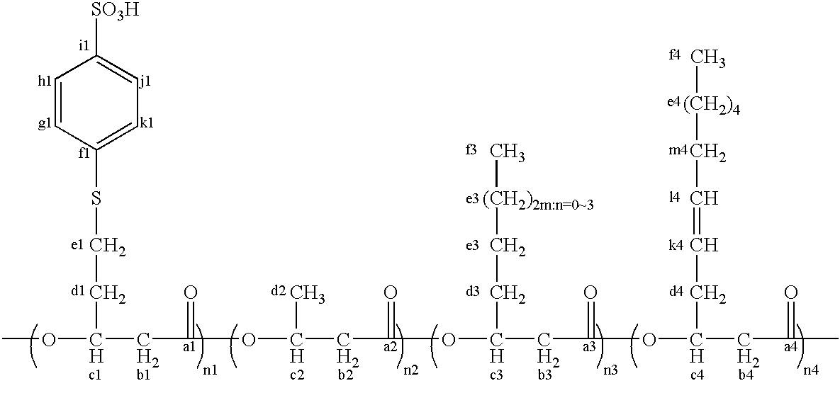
COC(CC(=O)OC(CC(=O)OC(CC(=O)OC(CC(=O)C)CC=CC[(CH2)4]C)CC[(CH2)2m:n=0~3]C)C)CCSC1=CC=C([SO3H])C=C1
